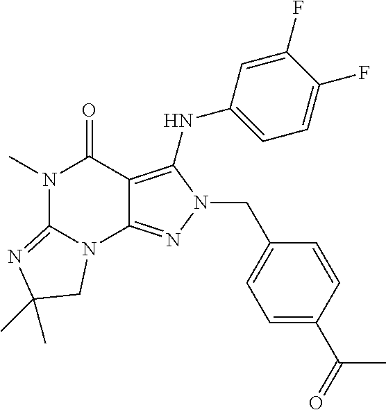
N1(C)C2=NC(C)(C)CN2C2=NN(CC3=CC=C(C(C)=O)C=C3)C(NC3=CC=C(F)C(F)=C3)=C2C1=O
